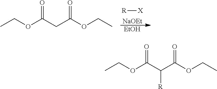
[R][X].[NaOEt].[EtOH].O=C(CC(OCC)=O)OCC.O=C(C(C(OCC)=O)[R])OCC
